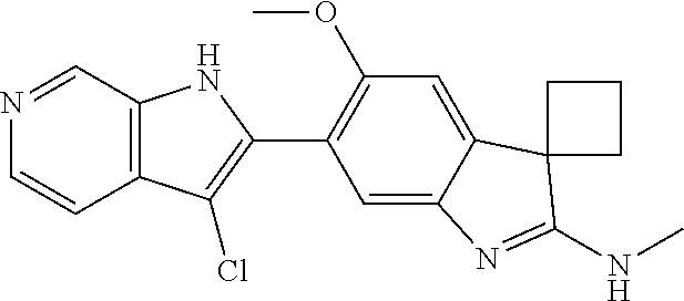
C12=CC(OC)=C(C3=C(Cl)C4=C(N3)C=NC=C4)C=C1N=C(NC)C21CCC1
